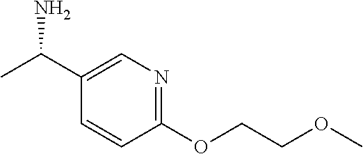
C1(OCCOC)=NC=C(C(C)N)C=C1
